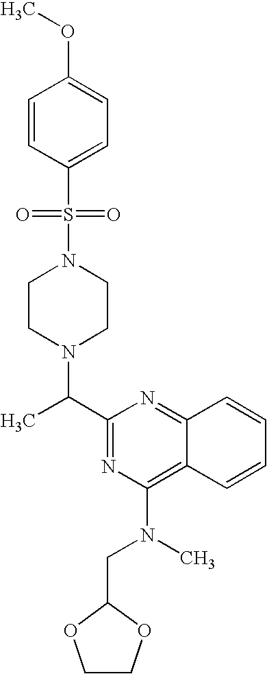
C1(C(N2CCN(S(=O)(=O)C3=CC=C(OC)C=C3)CC2)C)=NC(N(C)CC2OCCO2)=C2C(=N1)C=CC=C2
